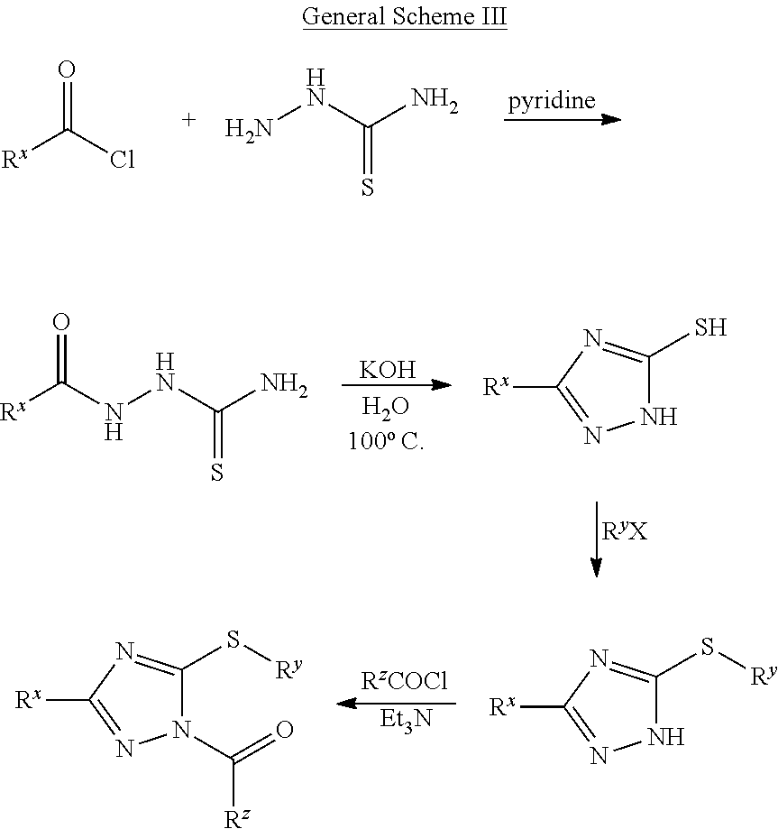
[Rx]C(Cl)=O.NNC(N)=S.[KOH].N1C(S)=NC([Rx])=N1.[Rx]C(NNC(N)=S)=O.[Et3N].N1C(S[Ry])=NC([Rx])=N1.N1(C(=O)[Rz])C(S[Ry])=NC([Rx])=N1
